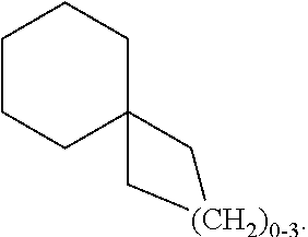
C1CCC2(CC1)C[(CH2)0-3]C2
